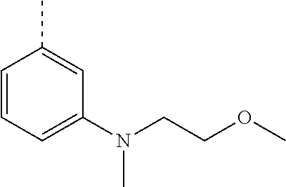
C1=CC=C(N(CCOC)C)C=C1C
